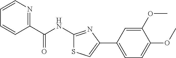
O=C(C1=NC=CC=C1)NC1=NC(C2=CC=C(OC)C(OC)=C2)=CS1
